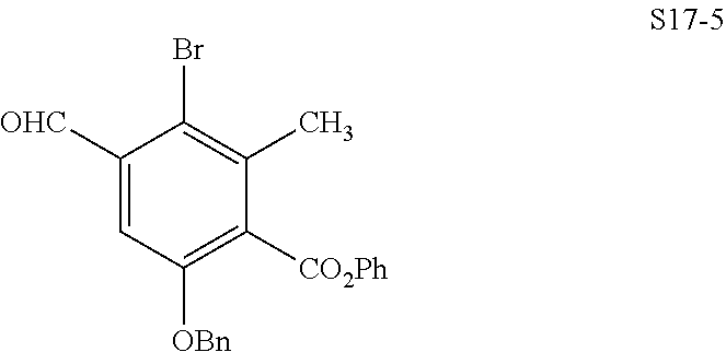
C1([OHC])=CC([OBn])=C([CO2Ph])C(C)=C1Br
